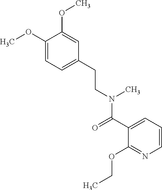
COC1=CC=C(CCN(C)C(=O)C2=CC=CN=C2OCC)C=C1OC
